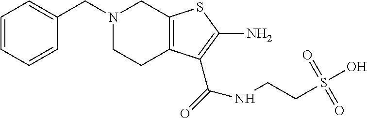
C1=CC=C(CN2CCC3=C(C2)SC(N)=C3C(=O)NCCS(O)(=O)=O)C=C1
